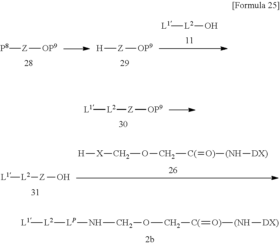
[L1][L2]O.[P8][Z][OP9].[H][Z][OP9].[L1][L2][Z][OP9].[C(](=[O)][(NH][DX)])COC[X][H].[L1][L2][Z]O.[LP](NCOC[C(]=[O)][(NH][DX)])[L2][L1]
